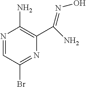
N1=CC(Br)=NC(C(=NO)N)=C1N
